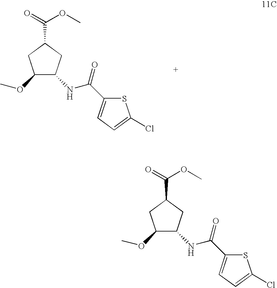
O=C(OC)C1CC(OC)C(NC(C2=CC=C(Cl)S2)=O)C1.O=C(OC)C1CC(OC)C(NC(C2=CC=C(Cl)S2)=O)C1
